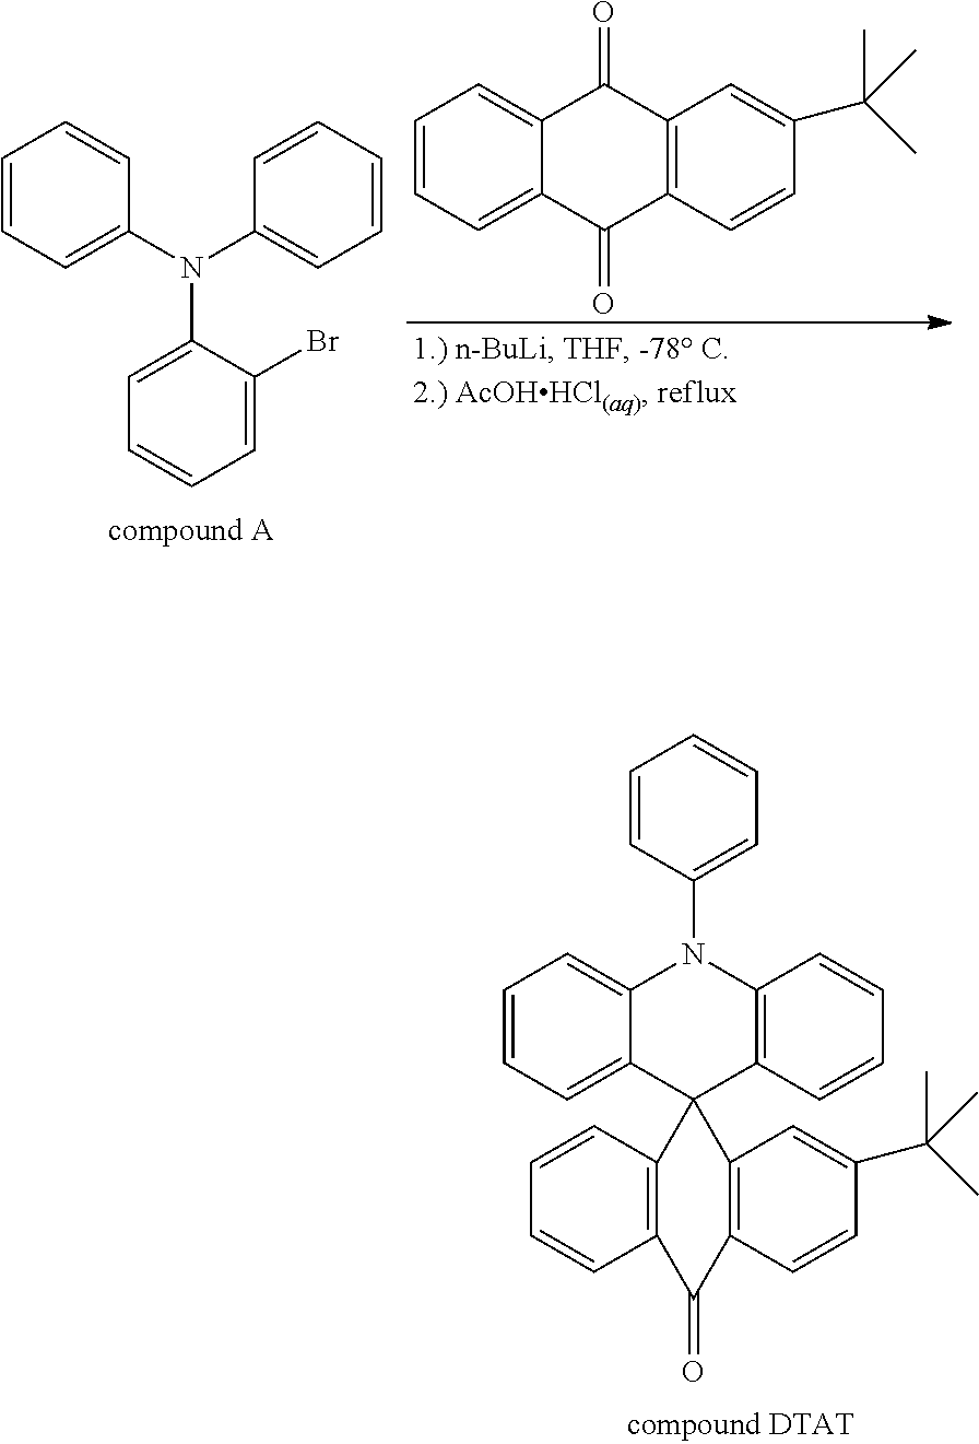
C1=CC=C(N(C2=CC=CC=C2)C2=CC=CC=C2Br)C=C1.C1=CC=C2C(=C1)C(=O)C1=C(C2=O)C=CC(C(C)(C)C)=C1.C1=CC=C2C(=C1)N(C1=CC=CC=C1)C1=C(C23C2=C(C=CC=C2)C(=O)C2=C3C=C(C(C)(C)C)C=C2)C=CC=C1
